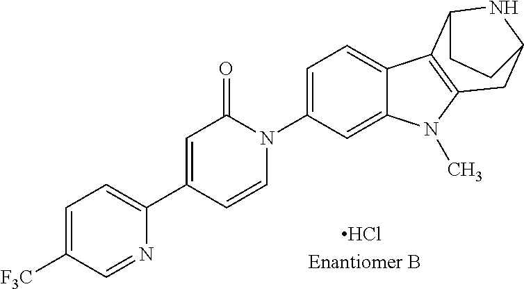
Cl.C1(C2=CC(=O)N(C3=CC=C4C(=C3)N(C)C3=C4C4NC(C3)CC4)C=C2)=CC=C([F3C])C=N1
